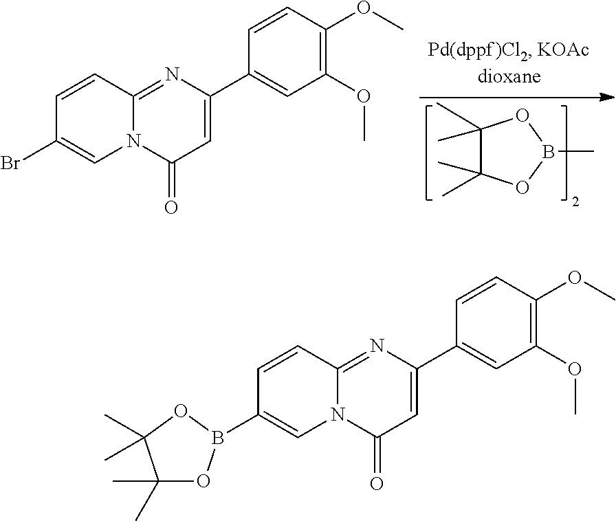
C1(C)(C)C(C)(C)OB(C)O1.C1=CC2=NC(C3=CC(OC)=C(OC)C=C3)=CC(=O)N2C=C1Br.C1=CC2=NC(C3=CC(OC)=C(OC)C=C3)=CC(=O)N2C=C1B1OC(C)(C)C(C)(C)O1
